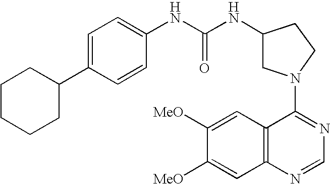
C1(C2CCCCC2)=CC=C(NC(NC2CN(C3=NC=NC4=C3C=C([MeO])C([MeO])=C4)CC2)=O)C=C1
